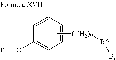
C1=CC(OP)=CC=C1.C[(CH2)n][R*]B
